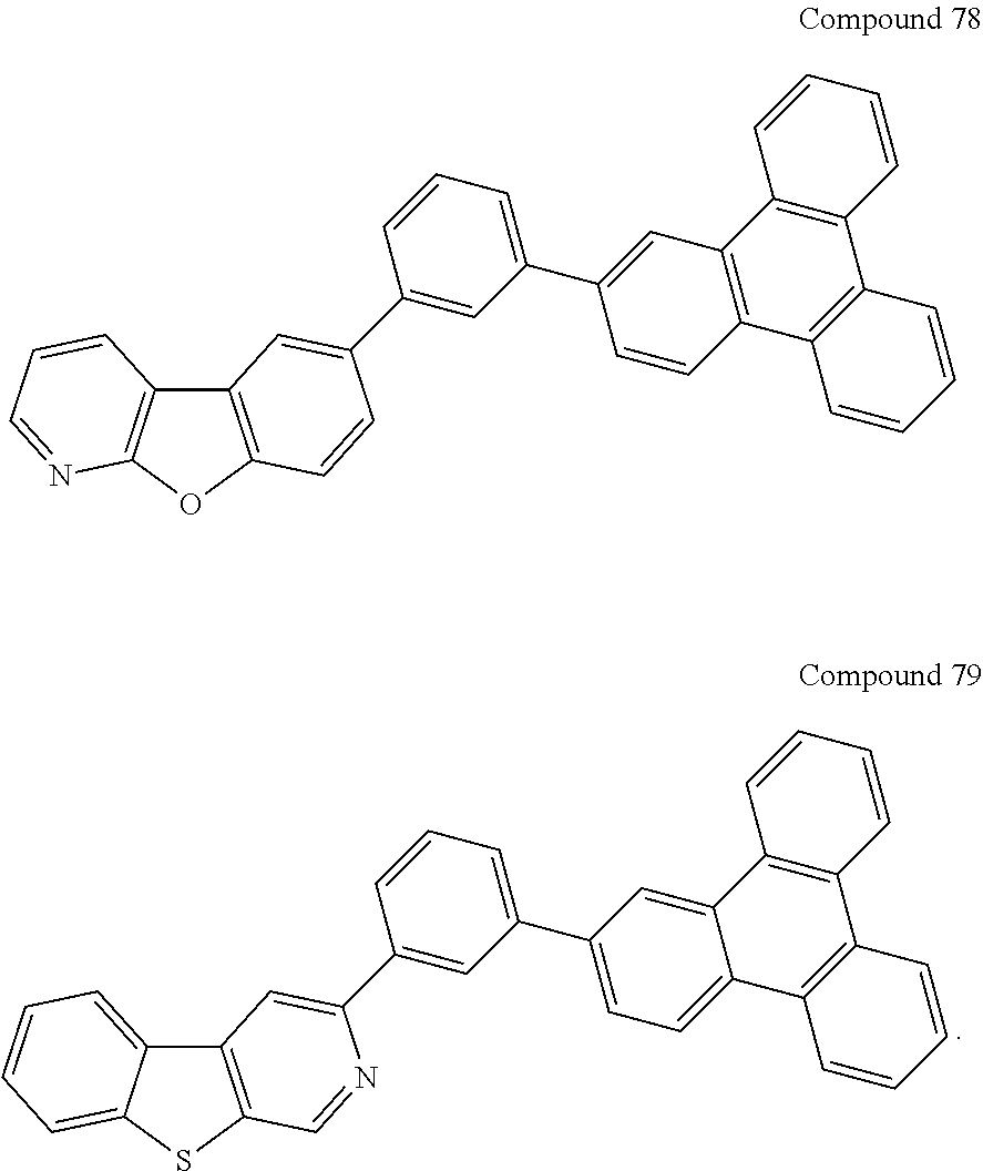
C12=C(SC3=CC=CC=C13)C=NC(C1=CC(C3=CC=C4C(=C3)C3=C(C5=C4C=CC=C5)C=CC=C3)=CC=C1)=C2.C12=C(OC3=C1C=CC=N3)C=CC(C1=CC(C3=CC4=C(C=C3)C3=C(C5=C4C=CC=C5)C=CC=C3)=CC=C1)=C2
